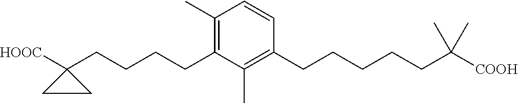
C1=CC(CCCCCC(C)(C)[COOH])=C(C)C(CCCCC2([HOOC])CC2)=C1C
